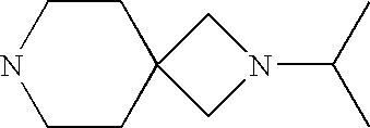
C1CC2(CCN1)CN(C(C)C)C2
